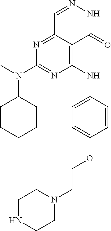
N1=C2C(=C(NC3=CC=C(OCCN4CCNCC4)C=C3)N=C1N(C1CCCCC1)C)C(=O)NN=C2
